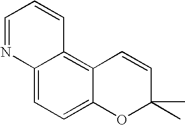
C1=NC2=CC=C3C(=C2C=C1)C=CC(C)(C)O3
